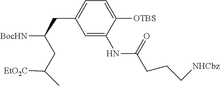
C1=C(NC(CCC[NHCbz])=O)C([OTBS])=CC=C1CC([BocHN])CC(C)[EtO2C]
